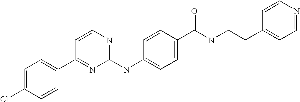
C1=C(Cl)C=CC(C2=NC(NC3=CC=C(C(NCCC4=CC=NC=C4)=O)C=C3)=NC=C2)=C1
